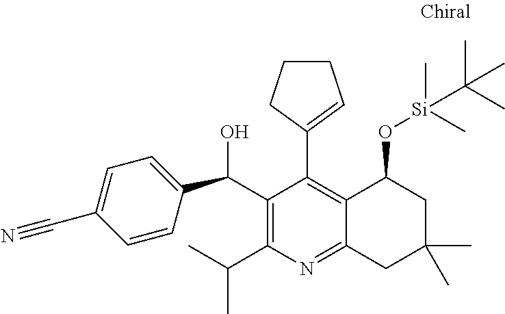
C1=CC(C(C2=C(C(C)C)N=C3C(=C2C2=CCCC2)C(O[Si](C)(C)C(C)(C)C)CC(C)(C)C3)O)=CC=C1C#N
